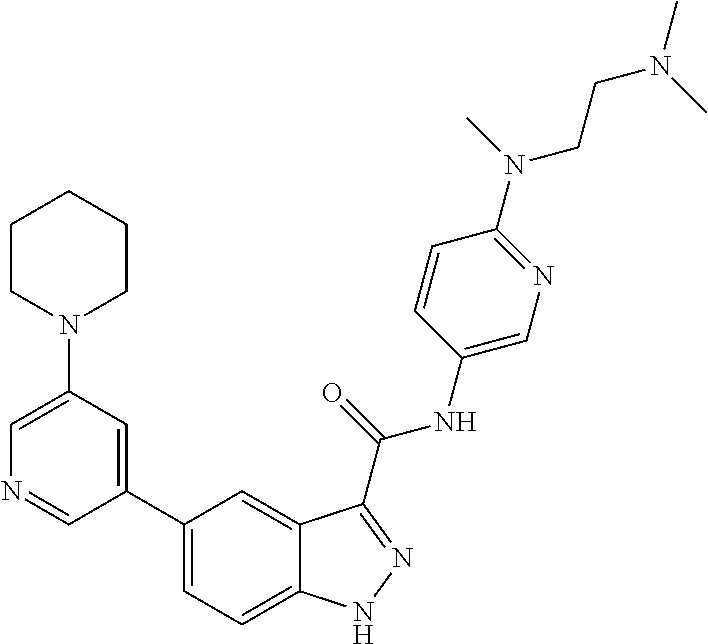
C1(N2CCCCC2)=CN=CC(C2=CC=C3C(=C2)C(C(NC2=CN=C(N(CCN(C)C)C)C=C2)=O)=NN3)=C1
